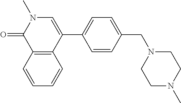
C1=CC=CC2=C1C(=O)N(C)C=C2C1=CC=C(CN2CCN(C)CC2)C=C1
